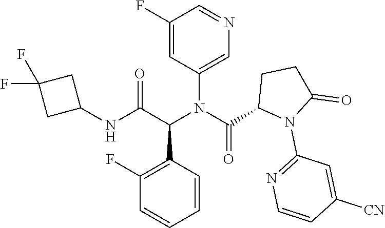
C1=C(N(C(C2N(C3=NC=CC([CN])=C3)C(=O)CC2)=O)C(C(NC2CC(F)(F)C2)=O)C2=C(F)C=CC=C2)C=C(F)C=N1
